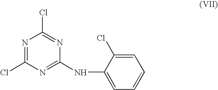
N1=C(Cl)N=C(NC2=CC=CC=C2Cl)N=C1Cl
